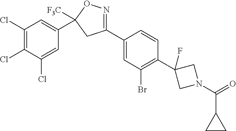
C1(Cl)=C(Cl)C(Cl)=CC(C2([F3C])ON=C(C3=CC(Br)=C(C4(F)CN(C(=O)C5CC5)C4)C=C3)C2)=C1
